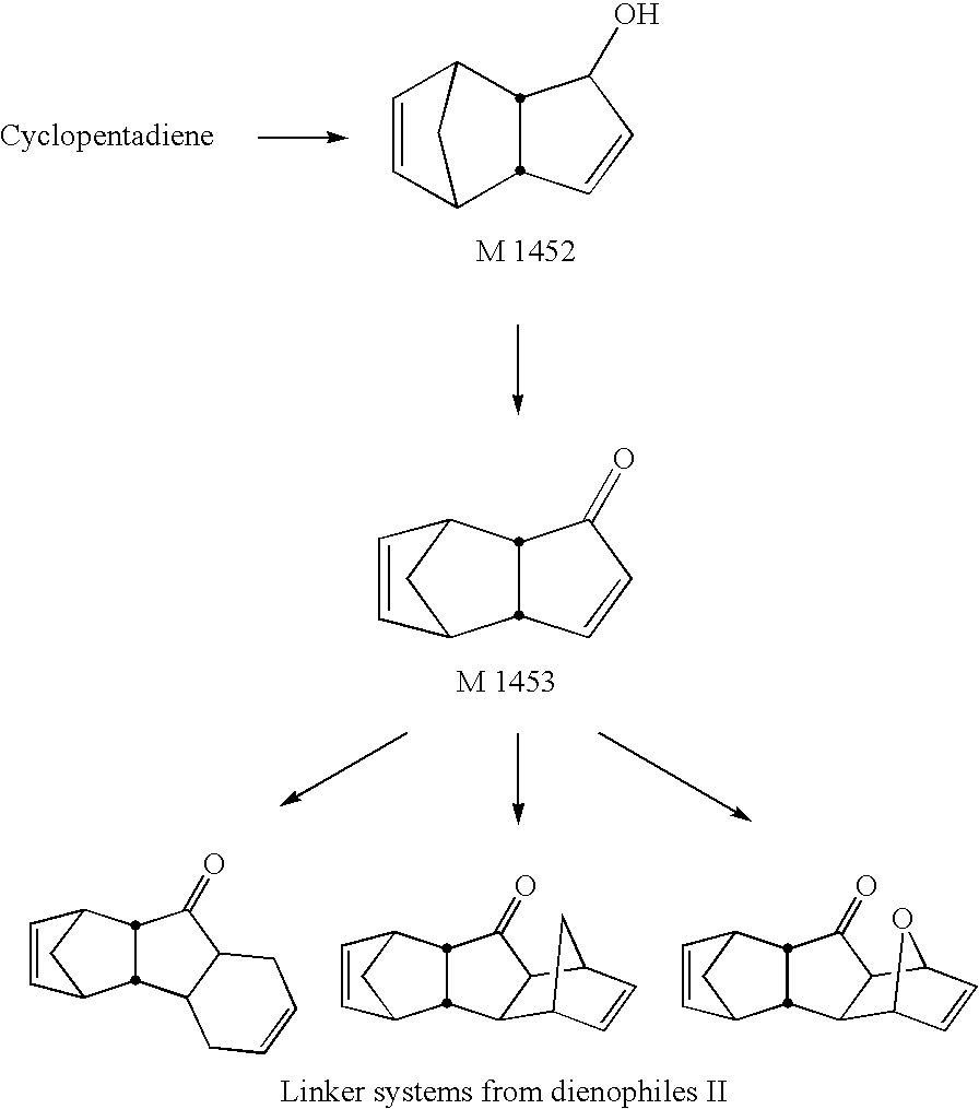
C1=CC2CC1C1C(O)C=CC21.C1=CC(=O)C2C1C1CC2C=C1.C1(=O)C2C(C3CC2C=C3)C2C3C=CC(C12)C3.C1(=O)C2C(C3CC2C=C3)C2C3C=CC(C12)O3.C1(=O)C2C(C3CC2C=C3)C2C1CC=CC2
